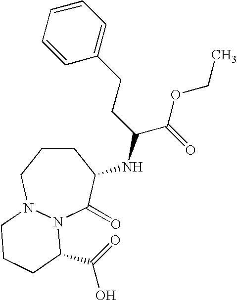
C1CCN2N(C(=O)C1NC(C(=O)OCC)CCC1=CC=CC=C1)C(C(=O)O)CCC2
